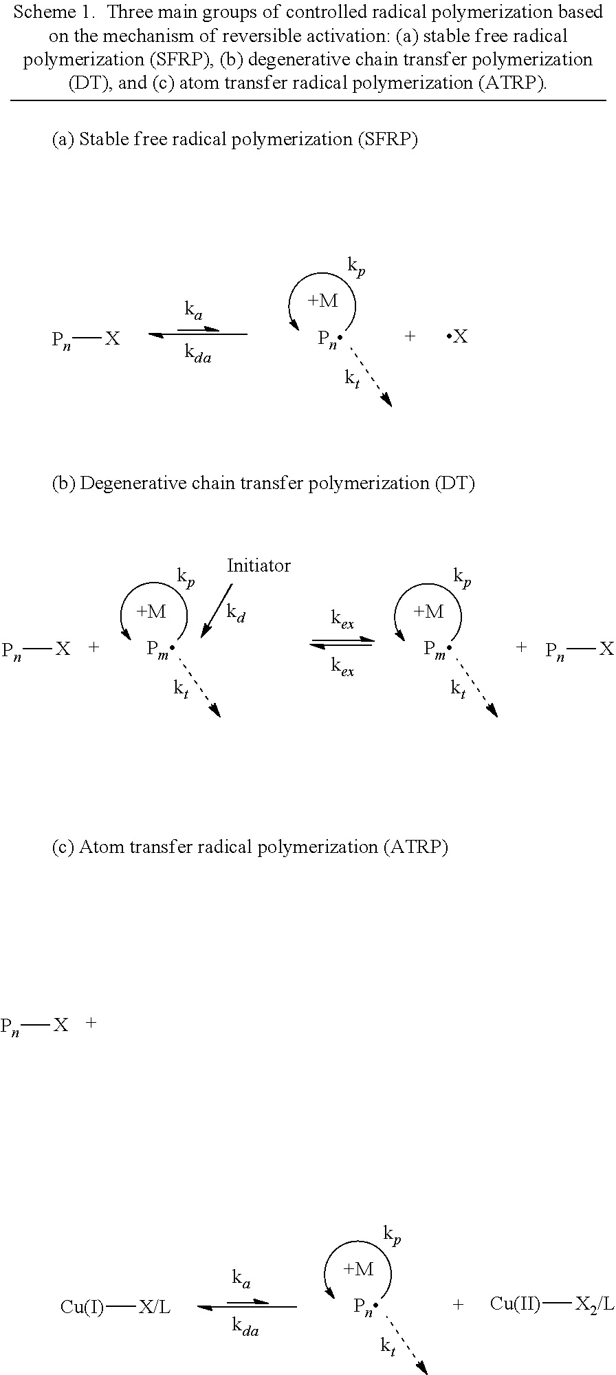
[Pn][X].[X].[+M].[Pn][X].[+M].[+M].[Pn][X].[Pn][X].[+M].[Cu][X/L].[Cu][X2/L]
